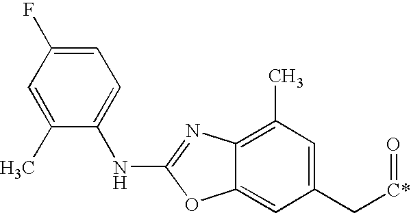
C1(C)=CC(F)=CC=C1NC1=NC2=C(C)C=C(C[C*]=O)C=C2O1
